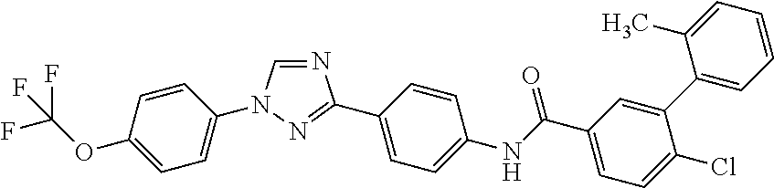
N1=CN(C2=CC=C(OC(F)(F)F)C=C2)N=C1C1=CC=C(NC(C2=CC=C(Cl)C(C3=CC=CC=C3C)=C2)=O)C=C1
